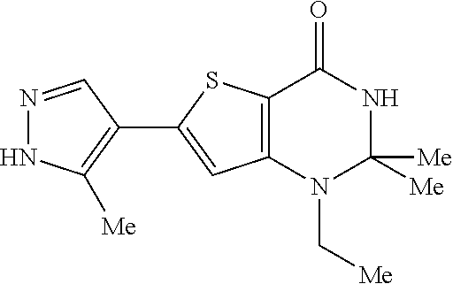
C12=C(N(C[Me])C([Me])([Me])NC1=O)C=C(C1=C([Me])NN=C1)S2
